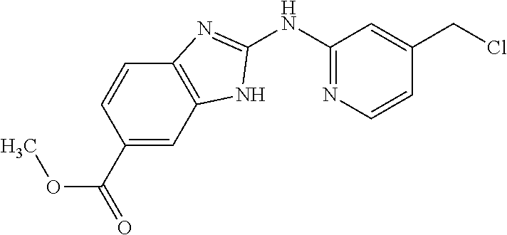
C1(NC2=NC=CC(CCl)=C2)=NC2=C(N1)C=C(C(=O)OC)C=C2
